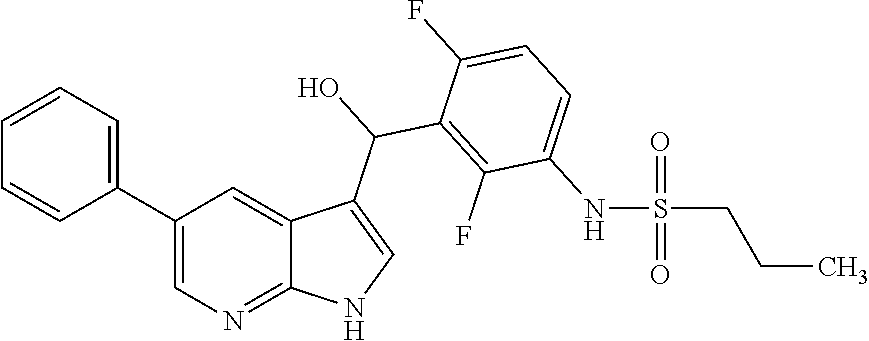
C1(C2=CC=CC=C2)=CN=C2C(=C1)C(C(O)C1=C(F)C(NS(=O)(=O)CCC)=CC=C1F)=CN2
